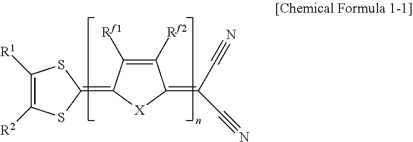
C1([Rf1])=C([Rf2])C(=C(C#N)C#N)[X]C1=C1SC([R1])=C([R2])S1
